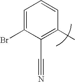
C1=C(Br)C(C#N)=C(C)C=C1
